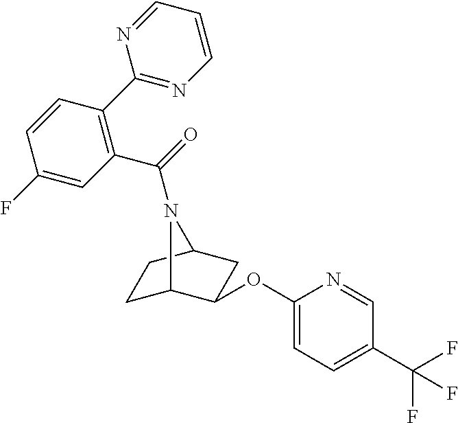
C1C2C(OC3=CC=C(C(F)(F)F)C=N3)CC(C1)N2C(=O)C1=C(C2=NC=CC=N2)C=CC(F)=C1
